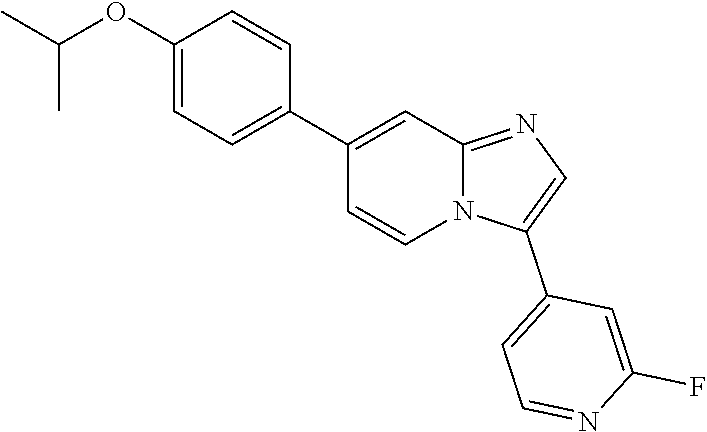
C1(OC(C)C)=CC=C(C2=CC3=NC=C(C4=CC=NC(F)=C4)N3C=C2)C=C1
